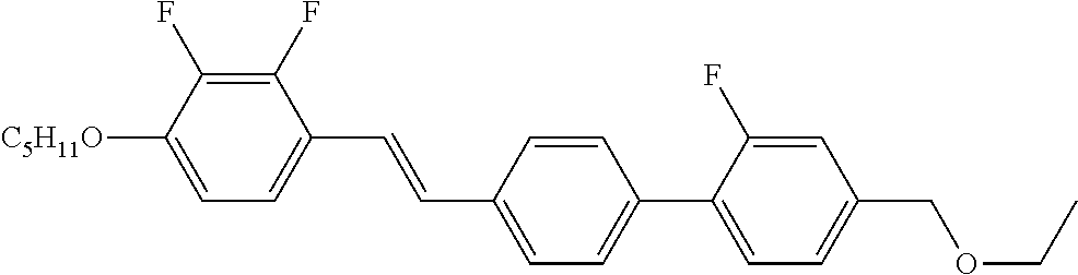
C1(F)=C(F)C([C5H11O])=CC=C1C=CC1=CC=C(C2=CC=C(COCC)C=C2F)C=C1
